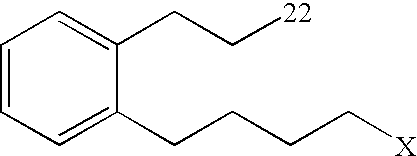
C1=CC=C(CCCC[X])C(CC[22])=C1
